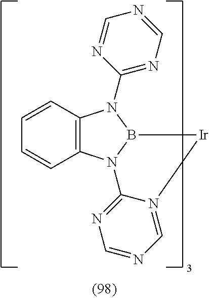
C12=C(N3B(N1C1=NC=NC=N1)[Ir]N1=CN=CN=C31)C=CC=C2
